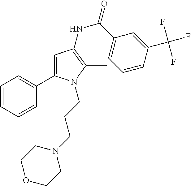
C1=C(C2=CC=CC=C2)N(CCCN2CCOCC2)C(C)=C1NC(=O)C1=CC=CC(C(F)(F)F)=C1
